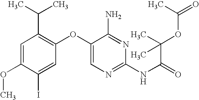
C1=C(OC)C(I)=CC(OC2=CN=C(NC(=O)C(OC(=O)C)(C)C)N=C2N)=C1C(C)C
